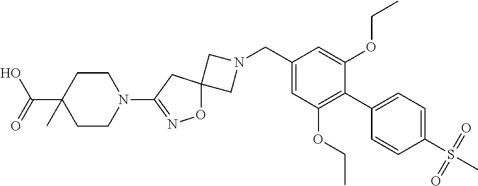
C1N(CC2=CC(OCC)=C(C3=CC=C(S(=O)(=O)C)C=C3)C(OCC)=C2)CC12ON=C(N1CCC(C(O)=O)(C)CC1)C2
